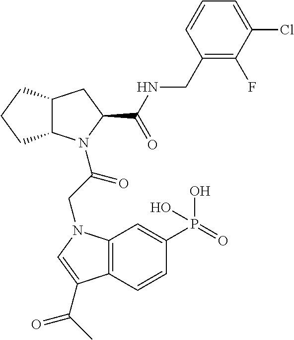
C1(CNC(=O)C2CC3C(CCC3)N2C(=O)CN2C3=C(C=CC(P(O)(=O)O)=C3)C(C(C)=O)=C2)=C(F)C(Cl)=CC=C1
